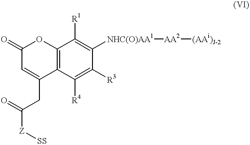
C1(=O)C=C(CC(=O)[Z][SS])C2=C(O1)C([R1])=C([NHC(O)AA1][AA2][(AAi)J-2])C([R3])=C2[R4]
